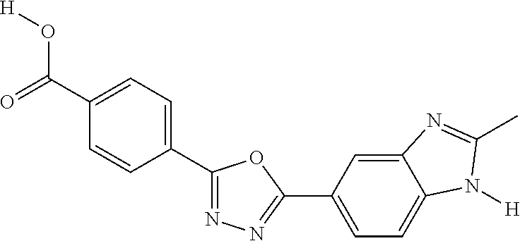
O=C(C1=CC=C(C2=NN=C(C3=CC=C4C(=C3)N=C(C)N4[H])O2)C=C1)O[H]
